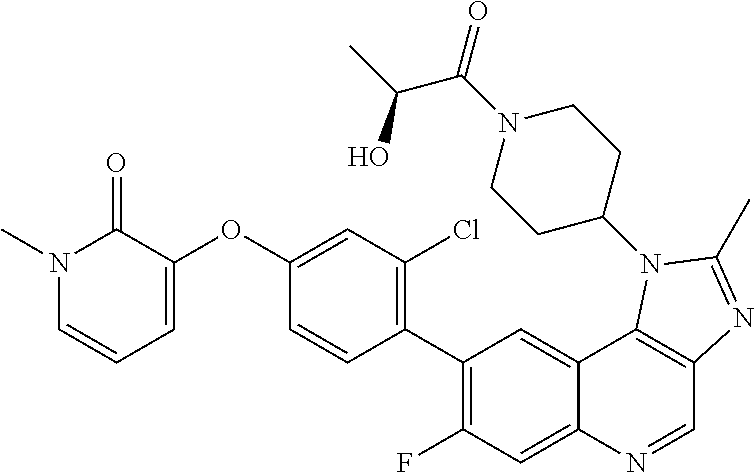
N1(C)C=CC=C(OC2=CC(Cl)=C(C3=C(F)C=C4C(=C3)C3=C(C=N4)N=C(C)N3C3CCN(C(=O)C(O)C)CC3)C=C2)C1=O
